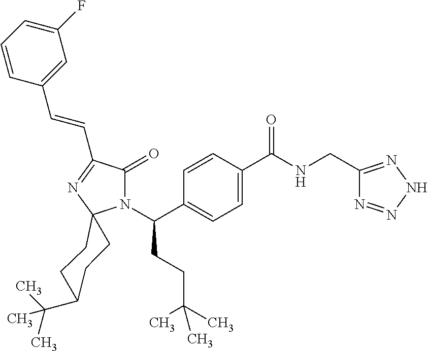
C1C(C(C)(C)C)CCC2(C1)N(C(CCC(C)(C)C)C1=CC=C(C(=O)NCC3=NNN=N3)C=C1)C(=O)C(C=CC1=CC(F)=CC=C1)=N2
